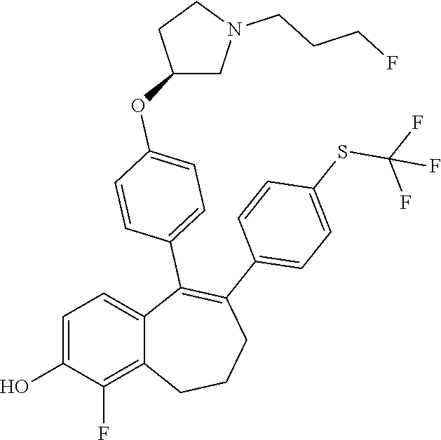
C1=C(O)C(F)=C2C(=C1)C(C1=CC=C(OC3CN(CCCF)CC3)C=C1)=C(C1=CC=C(SC(F)(F)F)C=C1)CCC2
